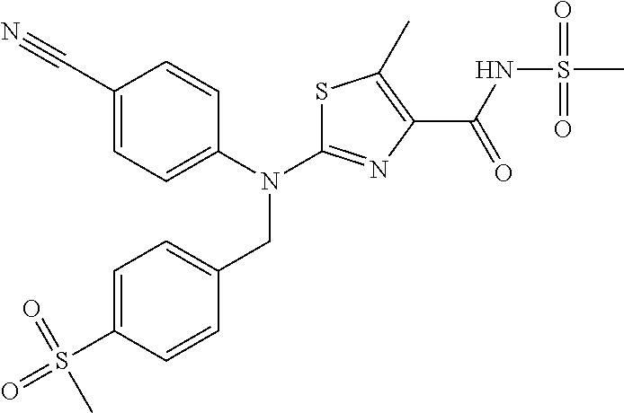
C1(C#N)=CC=C(N(C2=NC(C(NS(C)(=O)=O)=O)=C(C)S2)CC2=CC=C(S(=O)(=O)C)C=C2)C=C1
